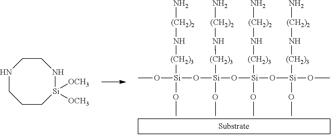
C1CNCCC[Si]([OCH3])([OCH3])N1.N[(CH2)2]N[(CH2)3][Si](OC)(OC)O[Si]([(CH2)3]N[(CH2)2]N)(OC)O[Si]([(CH2)3]N[(CH2)2]N)(OC)O[Si]([(CH2)3]N[(CH2)2]N)(OC)OC
